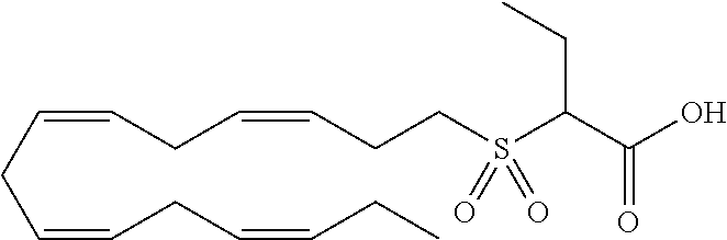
C(=CCC=CCC=CCC)CC=CCCS(C(CC)C(O)=O)(=O)=O
